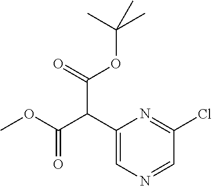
C1=NC=C(C(C(OC)=O)C(OC(C)(C)C)=O)N=C1Cl
